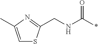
C1=C(C)N=C(CNC(*)=O)S1
